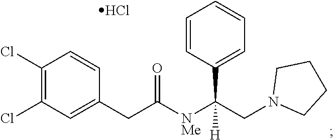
C1=CC(C(CN2CCCC2)([NMe]C(CC2=CC(Cl)=C(Cl)C=C2)=O)[H])=CC=C1.Cl
